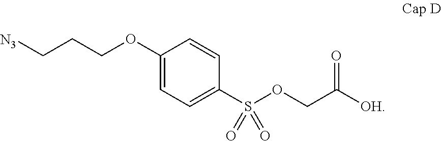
C1(OCCC[N3])=CC=C(S(OCC([OH])=O)(=O)=O)C=C1
